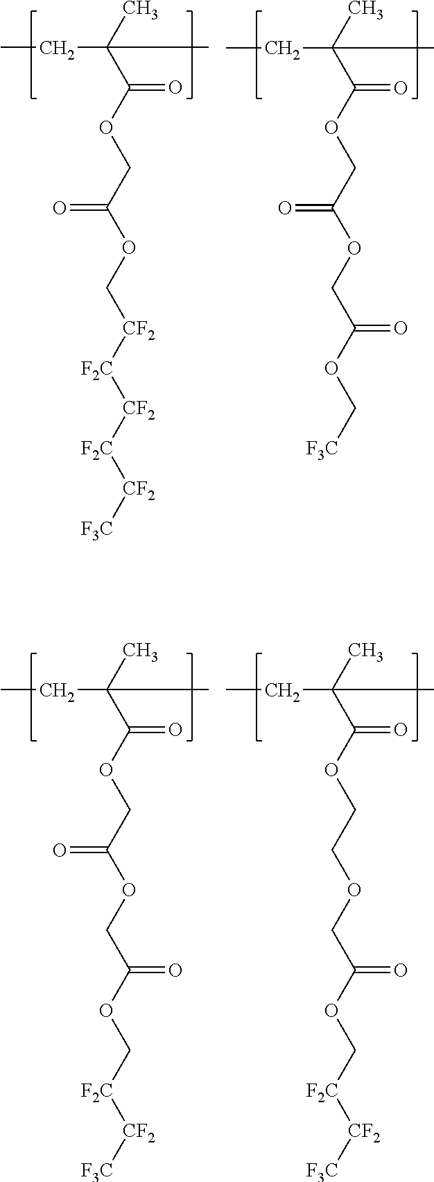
C(C(C)(C(OCC(OCC(OC[F3C])=O)=O)=O)C)C.C(C(C)(C(OCC(OC[CF2][F2C][CF2][F2C][CF2][F3C])=O)=O)C)C.C(C(C)(C(OCC(OCC(OC[F2C][CF2][F3C])=O)=O)=O)C)C.C(C(C)(C(OCCOCC(OC[F2C][CF2][F3C])=O)=O)C)C
